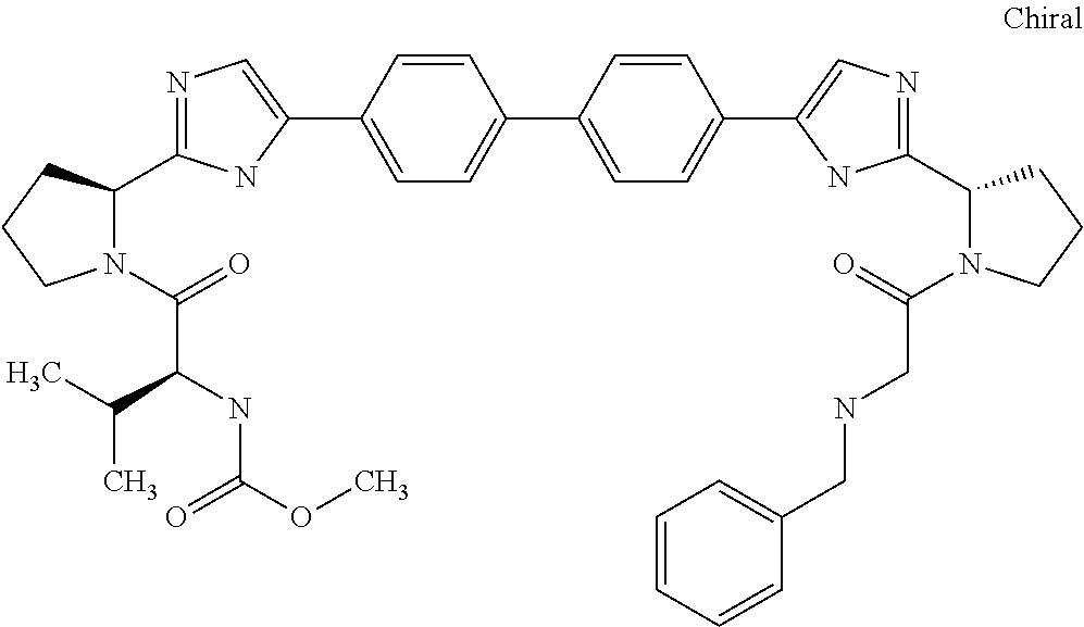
N1(C(=O)C(C(C)C)NC(=O)OC)CCCC1C1=NC=C(C2=CC=C(C3=CC=C(C4=CN=C(C5N(C(CNCC6=CC=CC=C6)=O)CCC5)N4)C=C3)C=C2)N1
